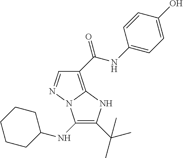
C1=NN2C(=C1C(NC1=CC=C(O)C=C1)=O)NC(C(C)(C)C)=C2NC1CCCCC1
